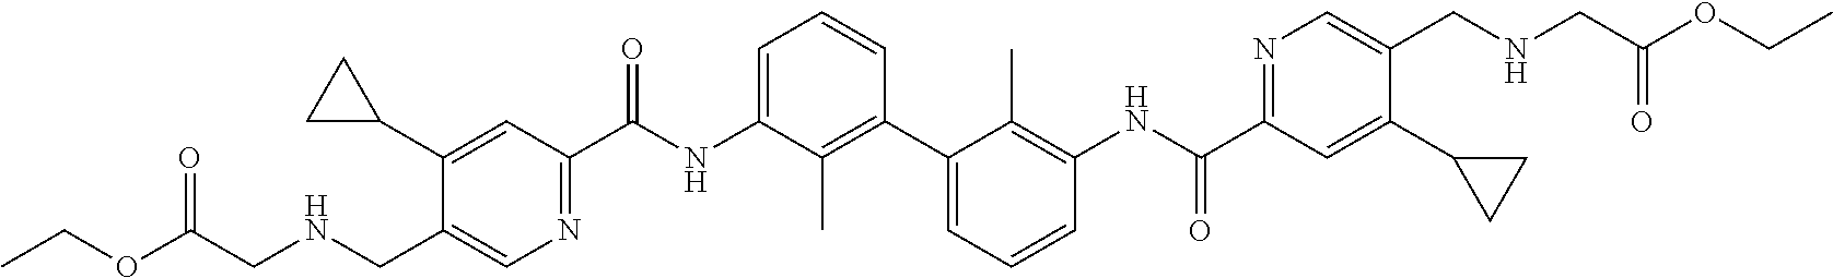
C1(C2CC2)=CC(C(NC2=CC=CC(C3=CC=CC(NC(C4=NC=C(CNCC(OCC)=O)C(C5CC5)=C4)=O)=C3C)=C2C)=O)=NC=C1CNCC(OCC)=O
